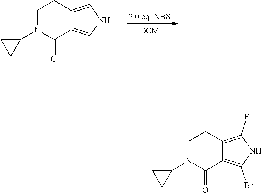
[2.0 eq. NBS].[DCM].C1N(C2CC2)C(=O)C2=CNC=C2C1.C1N(C2CC2)C(=O)C2=C(Br)NC(Br)=C2C1
